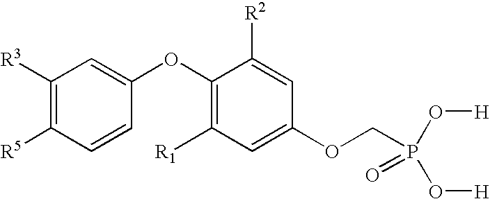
C1([R3])=C([R5])C=CC(OC2=C([R1])C=C(OCP(O[H])(=O)O[H])C=C2[R2])=C1
